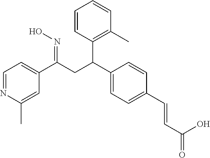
C1=NC(C)=CC(C(CC(C2=CC=C(C=CC(=O)O)C=C2)C2=C(C)C=CC=C2)=NO)=C1
